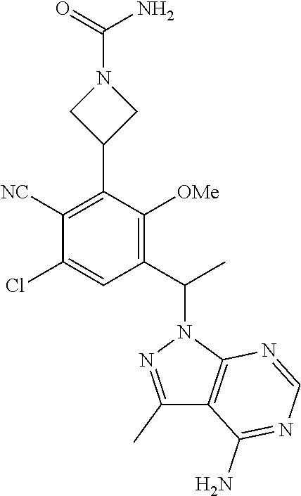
C(N1CC(C2=C([NC])C(Cl)=CC(C(N3N=C(C)C4=C3N=CN=C4N)C)=C2[OMe])C1)(=O)N
